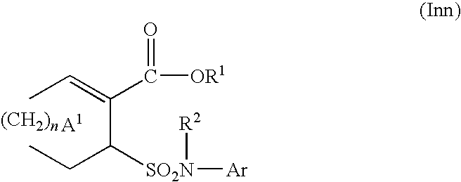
CC=C(C(CC)[SO2N]([R2])[Ar])C(=O)[OR1]
